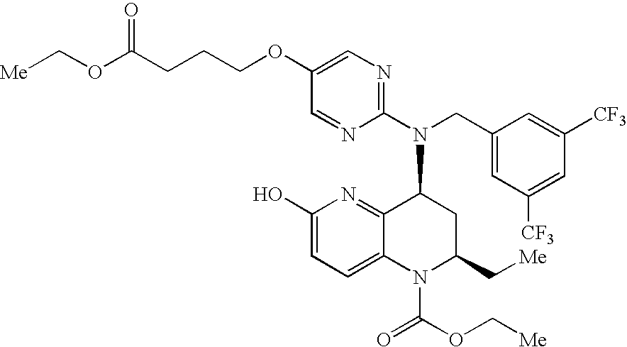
C1(OCCCC(OC[Me])=O)=CN=C(N(CC2=CC([CF3])=CC([CF3])=C2)C2C3=NC(O)=CC=C3N(C(=O)OC[Me])C(C[Me])C2)N=C1
